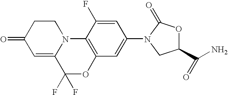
C1=C2N(CCC1=O)C1=C(C=C(N3C(=O)OC(C(N)=O)C3)C=C1F)OC2(F)F
